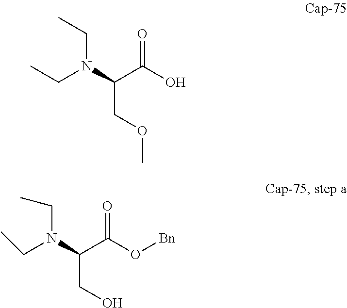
C(C(N(CC)CC)C(O)=O)OC.C(C(N(CC)CC)C(O[Bn])=O)O
